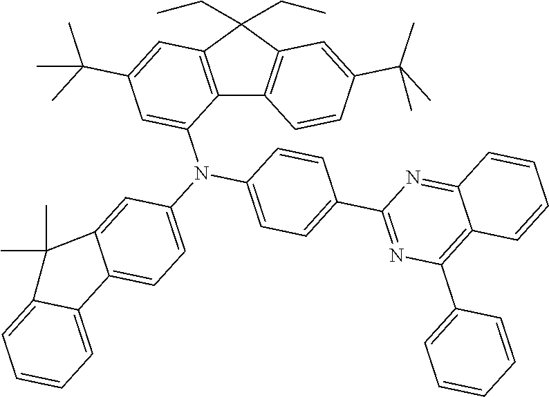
C12=C(C(CC)(CC)C3=C1C=CC(C(C)(C)C)=C3)C=C(C(C)(C)C)C=C2N(C1=CC=C2C(=C1)C(C)(C)C1=CC=CC=C21)C1=CC=C(C2=NC(C3=CC=CC=C3)=C3C(=N2)C=CC=C3)C=C1
